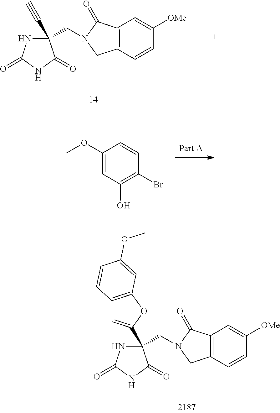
N1C(=O)NC(=O)C1(C#C)CN1CC2=C(C1=O)C=C([OMe])C=C2.C1(OC)=CC(O)=C(Br)C=C1.N1C(=O)NC(=O)C1(C1=CC2=C(O1)C=C(OC)C=C2)CN1CC2=C(C1=O)C=C([OMe])C=C2
